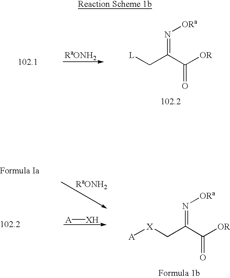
[RaONH2].[L]CC(=N[ORa])C(=O)[OR].[X](CC(=N[ORa])C(=O)[OR])[A].[RaONH2].[A][XH]
